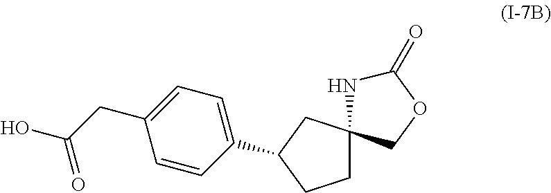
C1(CC(=O)O)=CC=C(C2CC3(CC2)NC(=O)OC3)C=C1
